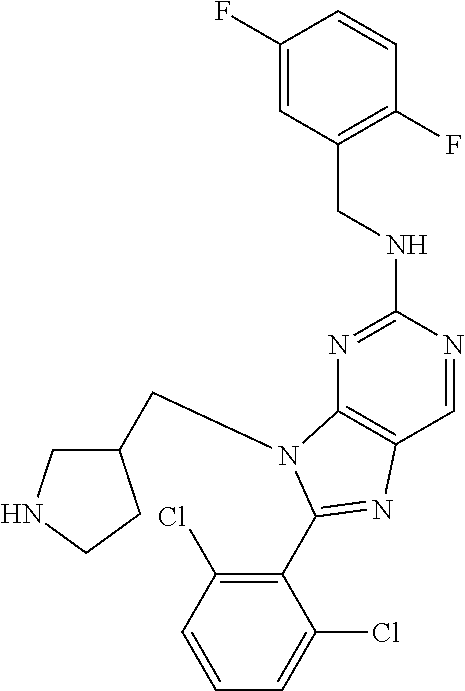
C1(F)=CC(CNC2=NC3=C(C=N2)N=C(C2=C(Cl)C=CC=C2Cl)N3CC2CNCC2)=C(F)C=C1
